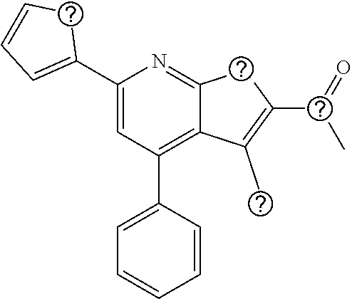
C1(C2=CC=CS2)=CC(C2=CC=CC=C2)=C2C(=N1)SC(S(C)=O)=C2C
